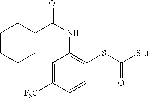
C1=C([F3C])C=CC(SC([SEt])=O)=C1NC(=O)C1(C)CCCCC1
